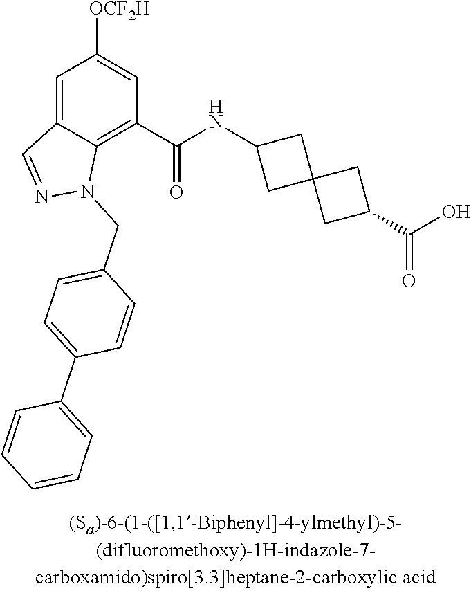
C1=C2C(=C(C(NC3CC4(C3)CC(C(O)=O)C4)=O)C=C1[OCF2H])N(CC1=CC=C(C3=CC=CC=C3)C=C1)N=C2
